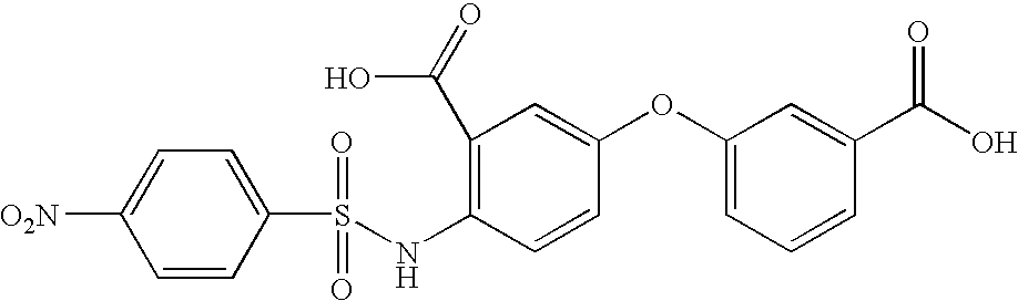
C1=C([O2N])C=CC(S(=O)(=O)NC2=C(C(O)=O)C=C(OC3=CC=CC(C(=O)O)=C3)C=C2)=C1
